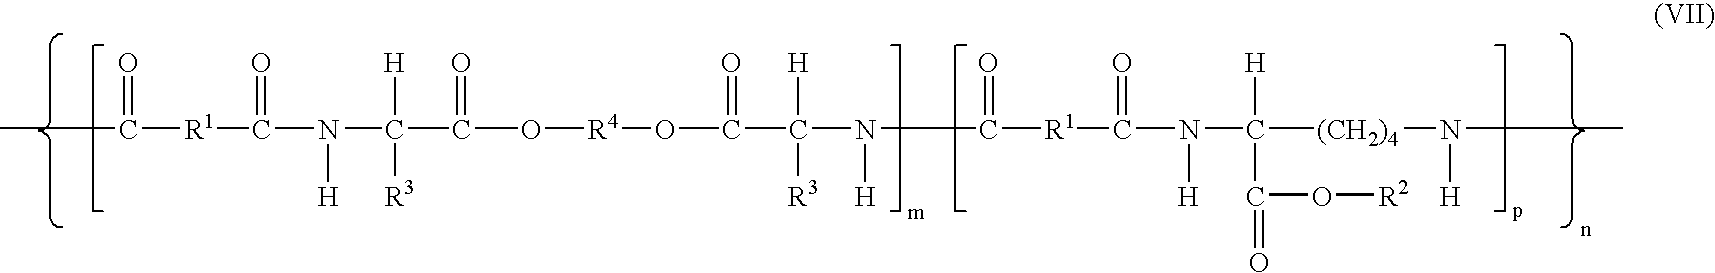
CC(=O)[R1]C(=O)N([H])C([H])([R3])C(O[R4]OC(=O)C([H])([R3])N([H])C(=O)[R1]C(=O)N([H])C([(CH2)4]N([H])C)(C(=O)O[R2])[H])=O
